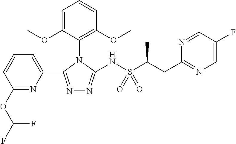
C1=CC=C(C2=NN=C(NS(C(CC3=NC=C(F)C=N3)C)(=O)=O)N2C2=C(OC)C=CC=C2OC)N=C1OC(F)F
